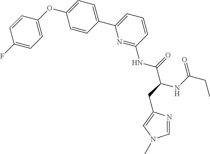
C1=CC(OC2=CC=C(C3=CC=CC(NC(C(CC4=CN(C)C=N4)NC(CC)=O)=O)=N3)C=C2)=CC=C1F
